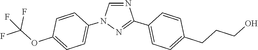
N1=CN(C2=CC=C(OC(F)(F)F)C=C2)N=C1C1=CC=C(CCCO)C=C1
